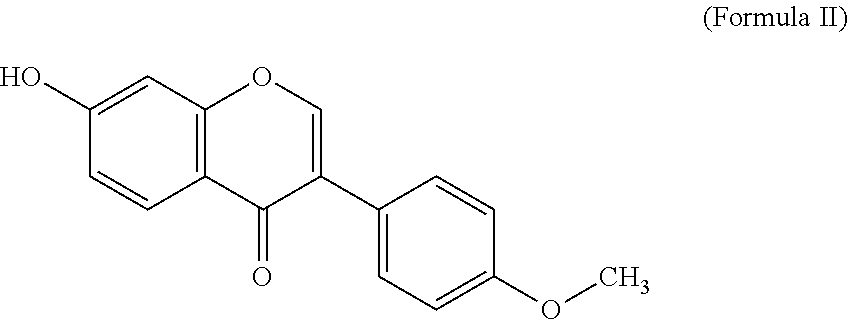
C1(O)=CC2=C(C=C1)C(=O)C(C1=CC=C(OC)C=C1)=CO2
